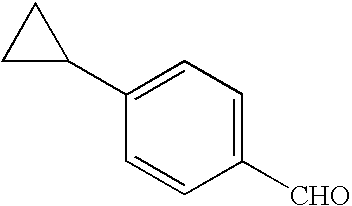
C1=C(C2CC2)C=CC([CHO])=C1
